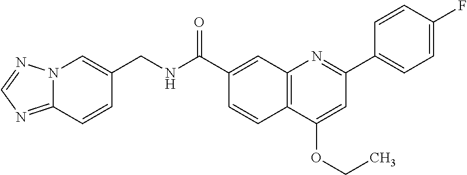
C1(C(NCC2=CN3C(=NC=N3)C=C2)=O)=CC2=C(C=C1)C(OCC)=CC(C1=CC=C(F)C=C1)=N2
